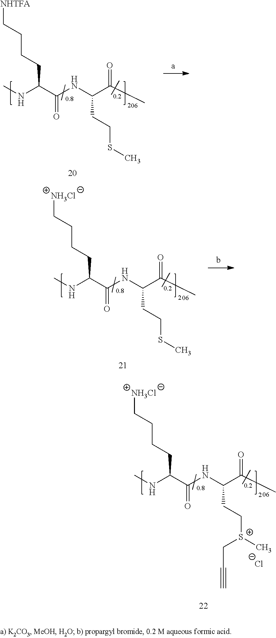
N(C(C(NC(C(C)=O)CCSC)=O)CCCC[NHTFA])C.N(C(C(NC(C(C)=O)CCSC)=O)CCCC[NH3Cl])C.N(C(C(NC(C(C)=O)CC[S+](C)CC#C)=O)CCCC[NH3Cl])C.[Cl-]
